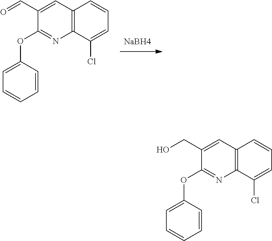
C1(CO)=CC2=C(C(Cl)=CC=C2)N=C1OC1=CC=CC=C1.C1(C=O)=CC2=C(C(Cl)=CC=C2)N=C1OC1=CC=CC=C1
